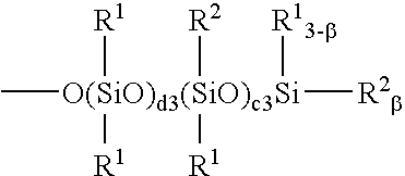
C[O(SiO)d3(SiO)c3Si]([R2b])([R1])([R1])([R2])([R1])[R13-b]
